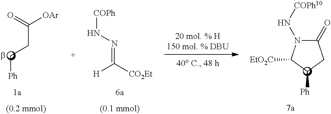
O=C([OAr])CC[Ph].C1(=O)N(N[COPh10])C([EtO2C])C([Ph])C1.[H]C([CO2Et])=NN[COPh]
